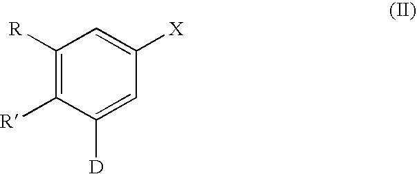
C1([R])=C([R])C([D])=CC([X])=C1
